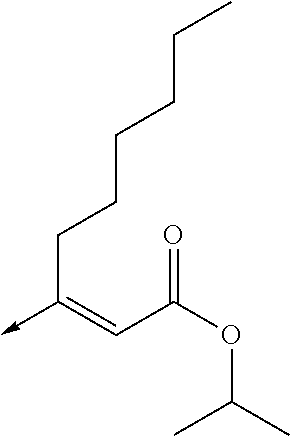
C(C(OC(C)C)=O)=C(->C)CCCCCC
